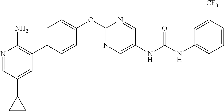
C1=CC(C2=C(N)N=CC(C3CC3)=C2)=CC=C1OC1=NC=C(NC(NC2=CC=CC([CF3])=C2)=O)C=N1
